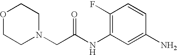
O1CCN(CC(NC2=C(F)C=CC(N)=C2)=O)CC1
